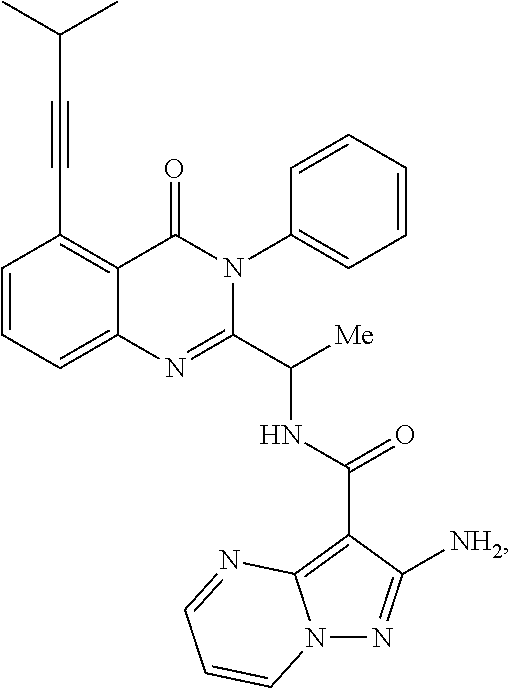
C12=CC=CC(C#CC(C)C)=C1C(=O)N(C1=CC=CC=C1)C(C([Me])NC(C1=C3N(N=C1[NH2])C=CC=N3)=O)=N2
